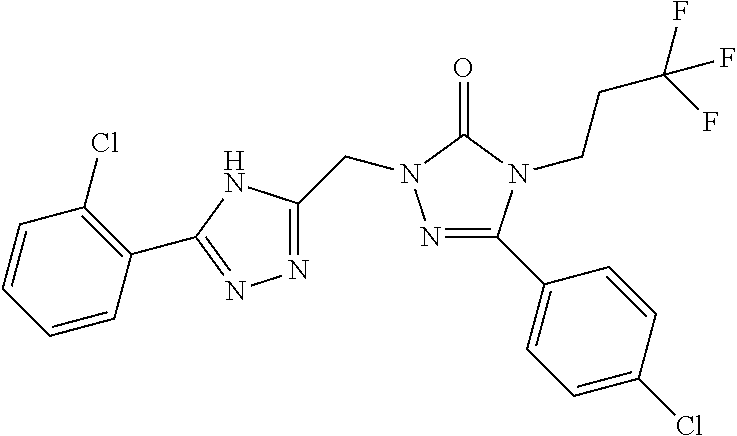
N1=C(C2=CC=C(Cl)C=C2)N(CCC(F)(F)F)C(=O)N1CC1=NN=C(C2=C(Cl)C=CC=C2)N1
